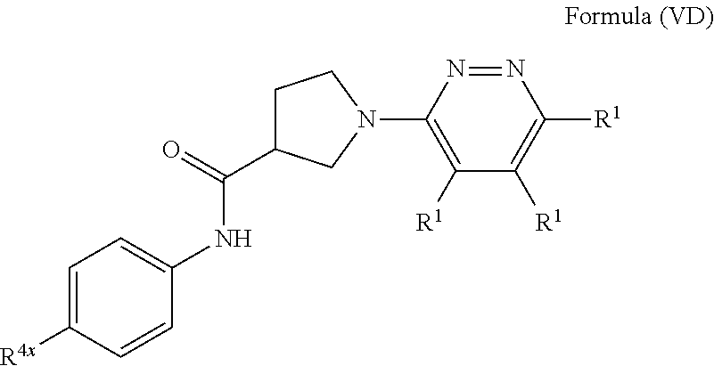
C1=C([R4x])C=CC(NC(C2CCN(C3=C([R1])C([R1])=C([R1])N=N3)C2)=O)=C1
